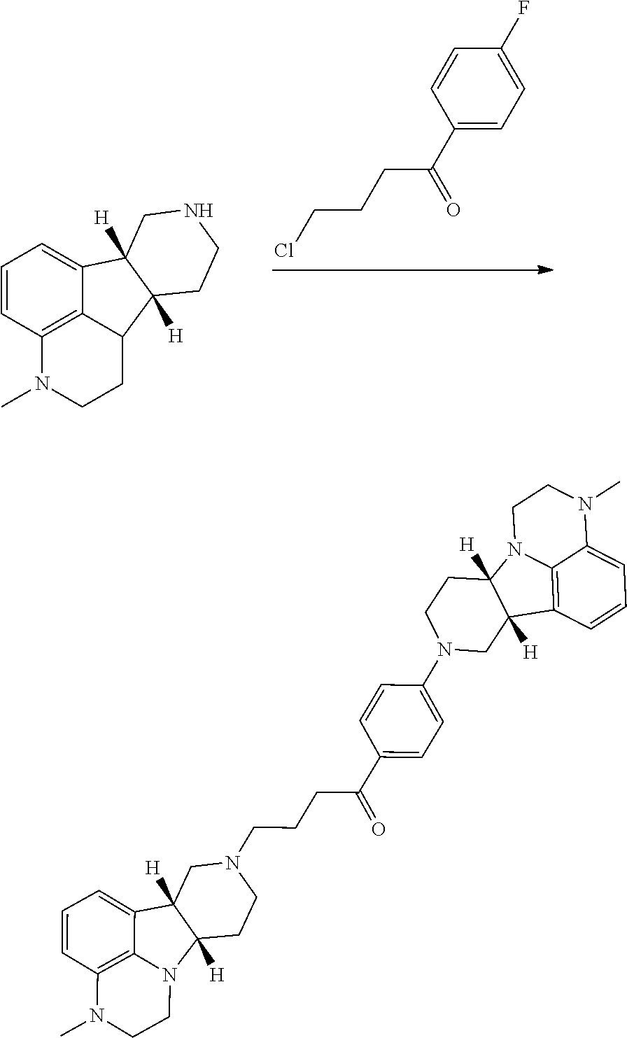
C1=CC2=C3C(=C1)C1([H])C([H])(C3CCN2C)CCNC1.ClCCCC(C1=CC=C(F)C=C1)=O.C1=CC2=C3C(=C1)C1([H])C([H])(N3CCN2C)CCN(CCCC(C2=CC=C(N3CC4([H])C5=C6C(=CC=C5)N(C)CCN6C4([H])CC3)C=C2)=O)C1
